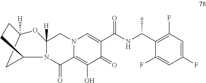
N12C([H])(CN3C(=C(O)C(=O)C(C(NC(C4=C(F)C=C(F)C=C4F)C)=O)=C3)C1=O)OC1([H])CCC2C1
